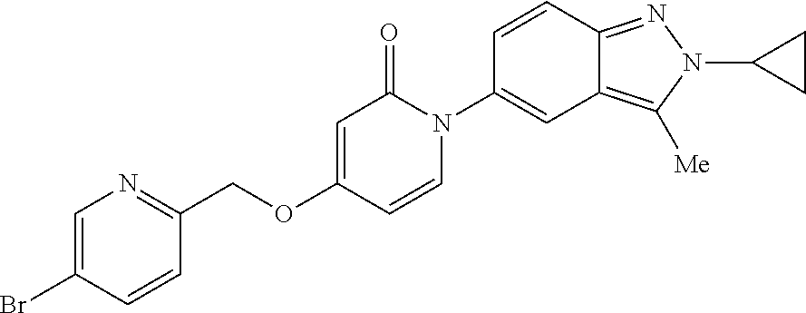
C(OC1=CC(=O)N(C2=CC3=C([Me])N(C4CC4)N=C3C=C2)C=C1)C1=NC=C(Br)C=C1
